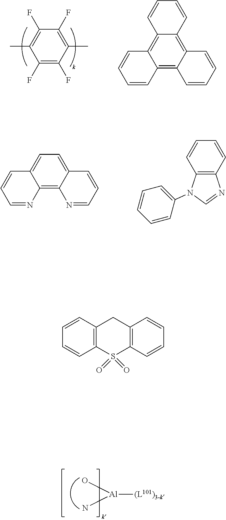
C1(F)=C(F)C(C)=C(F)C(F)=C1C.C12=C3C(=C4C(=C1C=CC=C2)C=CC=C4)C=CC=C3.C12=C3C(=CC=C1C=CC=N2)C=CC=N3.C1=CC(N2C3=C(C=CC=C3)N=C2)=CC=C1.[Al]([(L101)3-k])(O)N.C12=C(C=CC=C1)CC1=C(S2(=O)=O)C=CC=C1
